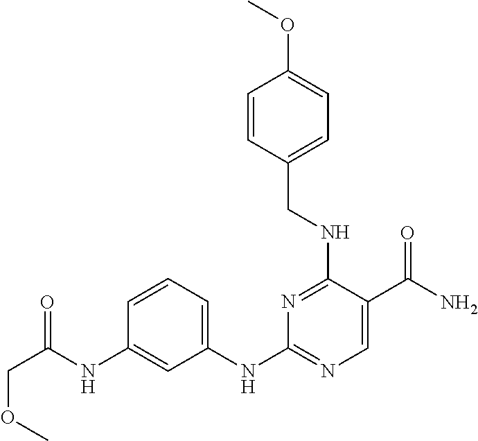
C1=CC(NC(=O)COC)=CC(NC2=NC=C(C(N)=O)C(NCC3=CC=C(OC)C=C3)=N2)=C1
